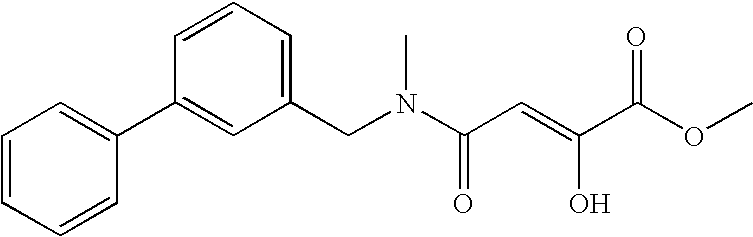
C1(C2=CC=CC=C2)=CC(CN(C(C=C(C(OC)=O)O)=O)C)=CC=C1
